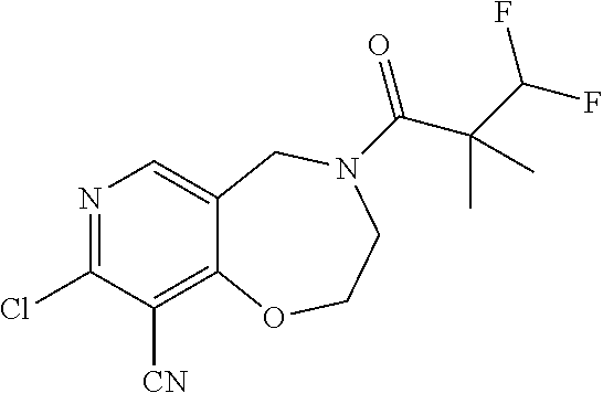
N1=C(Cl)C([CN])=C2C(=C1)CN(C(=O)C(C(F)F)(C)C)CCO2
